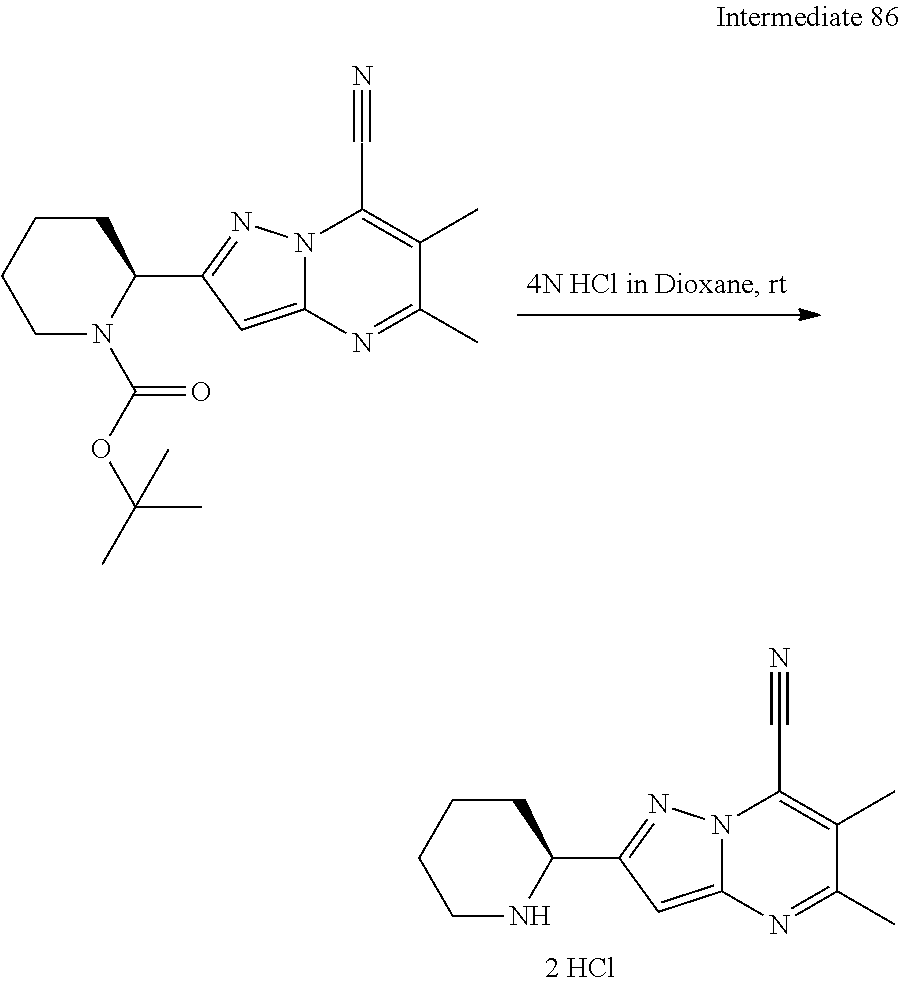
O(C(N1C(C2=NN3C(=C2)N=C(C)C(C)=C3C#N)CCCC1)=O)C(C)(C)C.N1C(C2=NN3C(=C2)N=C(C)C(C)=C3C#N)CCCC1
